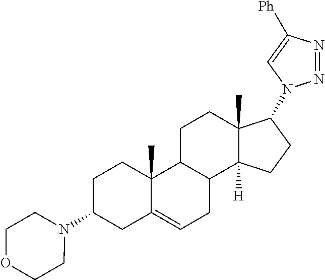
C1C(N2CCOCC2)CC2=CCC3C(C2(C)C1)CCC1(C)C3([H])CCC1N1N=NC([Ph])=C1
